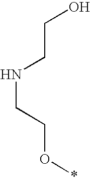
N(CCO*)CCO
